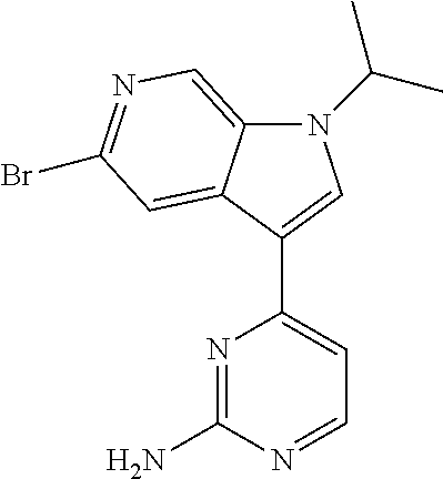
N1=C(N)N=CC=C1C1=CN(C(C)C)C2=CN=C(Br)C=C12
